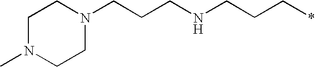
C1N(C)CCN(CCCNCCC*)C1
